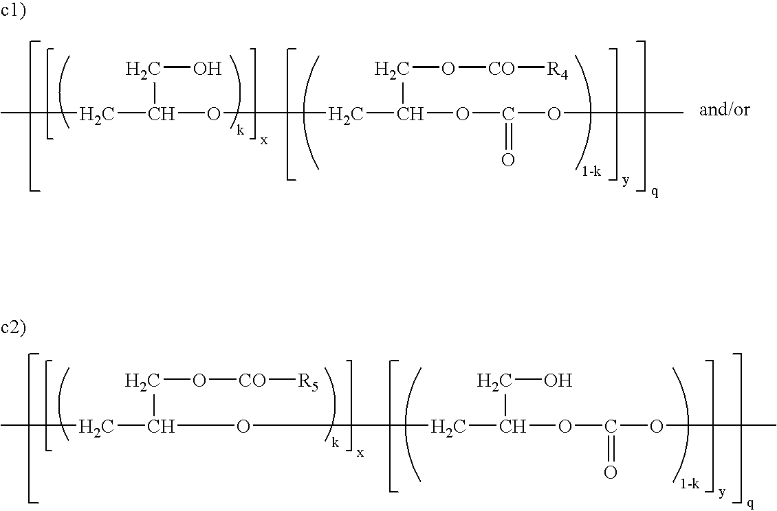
CCC(CO)OCC(OC(OC)=O)CO[CO][R4].CCC(OCC(OC(OC)=O)CO)CO[CO][R5]
